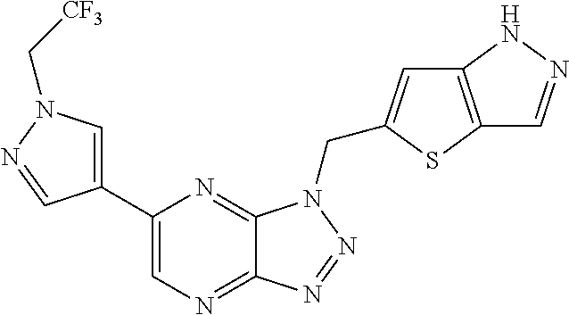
C1=C(C2=CN=C3C(=N2)N(CC2=CC4=C(S2)C=NN4)N=N3)C=NN1C[CF3]
